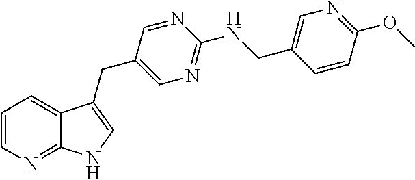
C1=CN=C2C(=C1)C(CC1=CN=C(NCC3=CN=C(OC)C=C3)N=C1)=CN2
